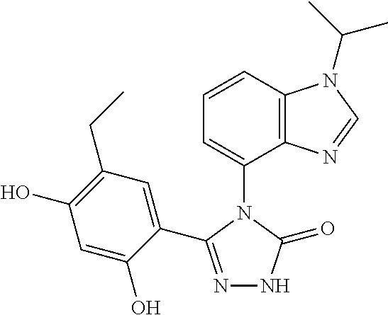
N1=C(C2=CC(CC)=C(O)C=C2O)N(C2=CC=CC3=C2N=CN3C(C)C)C(=O)N1
